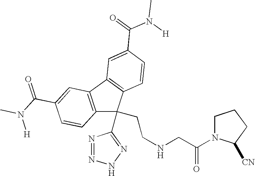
N1=NNN=C1C1(CCNCC(=O)N2CCCC2[CN])C2=C(C3=C1C=CC(C(=O)N([H])C)=C3)C=C(C(N([H])C)=O)C=C2
